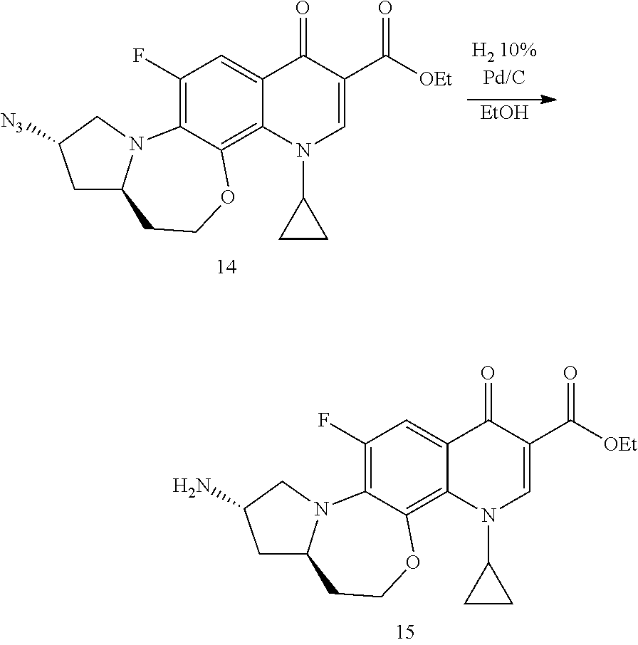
C1(F)=C2C(=C3C(=C1)C(=O)C(C([OEt])=O)=CN3C1CC1)OCCC1N2CC(N)C1.C1(F)=C2C(=C3C(=C1)C(=O)C(C([OEt])=O)=CN3C1CC1)OCCC1N2CC([N3])C1.[EtOH]
